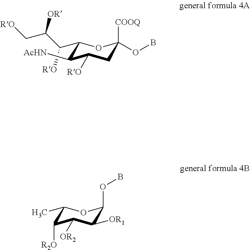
C1(C(C(C[RO])[OR])[RO])OC([COOQ])(OB)CC([RO])C1[AcHN].C1(C)OC(OB)C([OR1])C([OR2])C1[R2O]
